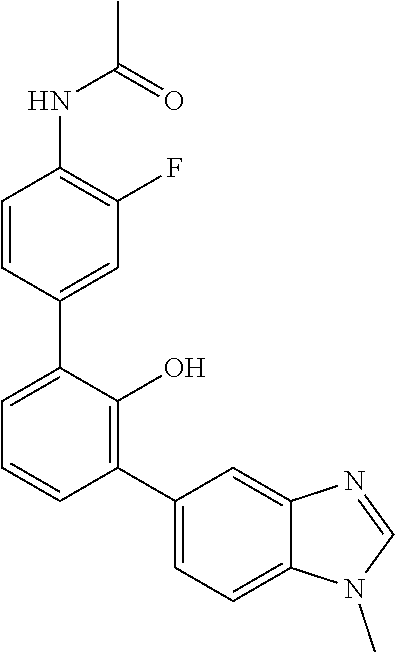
C1=CC(C2=CC=CC(C3=CC=C4C(=C3)N=CN4C)=C2O)=CC(F)=C1NC(C)=O
